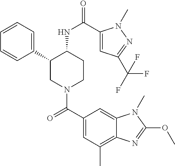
C1(C2CN(C(C3=CC(C)=C4C(=C3)N(C)C(OC)=N4)=O)CCC2NC(=O)C2=CC(C(F)(F)F)=NN2C)=CC=CC=C1
